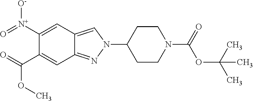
C1([N+](=O)[O-])=CC2=CN(C3CCN(C(OC(C)(C)C)=O)CC3)N=C2C=C1C(=O)OC
